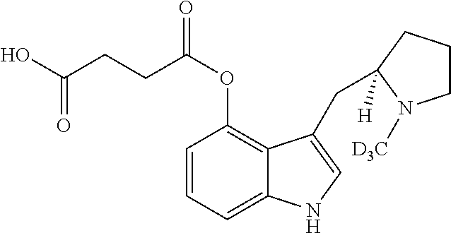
C1=CC=C2C(=C1OC(CCC(=O)O)=O)C(CC1([H])CCCN1[D3C])=CN2
